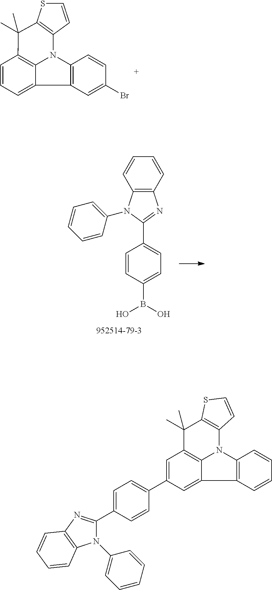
C1=CC2=C(S1)C(C)(C)C1=C3N2C2=C(C3=CC=C1)C=C(Br)C=C2.C12=C(C=CC=C1)N=C(C1=CC=C(B(O)O)C=C1)N2C1=CC=CC=C1.C1=C(C2=CC=C(C3=NC4=C(C=CC=C4)N3C3=CC=CC=C3)C=C2)C=C2C3=C1C(C)(C)C1=C(N3C3=C2C=CC=C3)C=CS1
